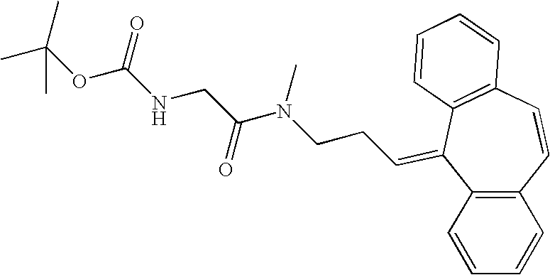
C1=CC=CC2=C1C(=CCCN(C(CNC(OC(C)(C)C)=O)=O)C)C1=C(C=C2)C=CC=C1
